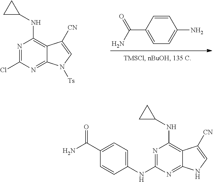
N1=C(Cl)N=C2C(=C1NC1CC1)C([CN])=CN2[Ts].C1(C(=O)N)=CC=C(N)C=C1.C1(C(N)=O)=CC=C(NC2=NC(NC3CC3)=C3C(=N2)NC=C3[CN])C=C1
